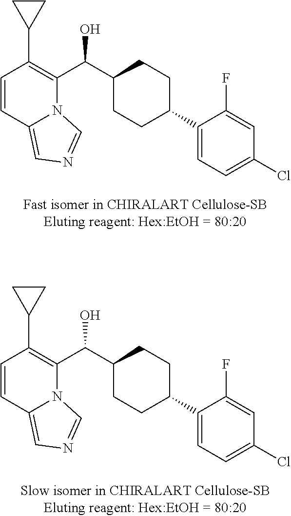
C1=CC2=CN=CN2C(C(C2CCC(C3=CC=C(Cl)C=C3F)CC2)O)=C1C1CC1.C1=CC2=CN=CN2C(C(C2CCC(C3=CC=C(Cl)C=C3F)CC2)O)=C1C1CC1
